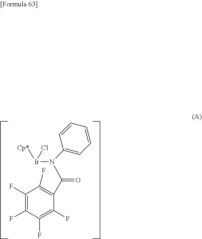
C1(F)=C(F)C(F)=C(F)C(C(=O)N([Ir]([Cp*])Cl)C2=CC=CC=C2)=C1F
